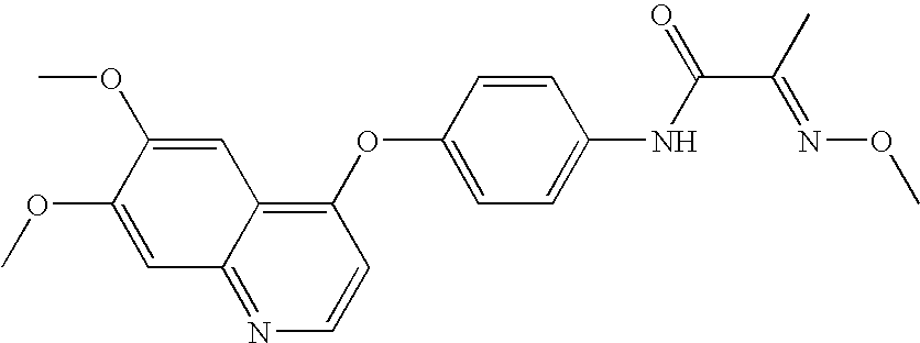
C1=C(OC)C(OC)=CC2=NC=CC(OC3=CC=C(NC(=O)C(C)=NOC)C=C3)=C12
